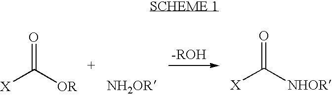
[X]C([OR])=O.[X]C([NHOR])=O
